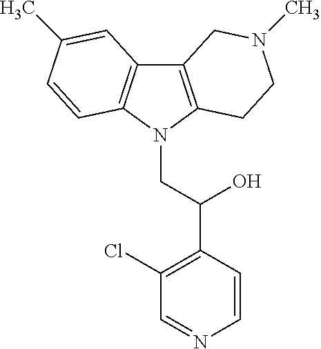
C12=C(N(CC(C3=C(Cl)C=NC=C3)O)C3=C1C=C(C)C=C3)CCN(C)C2
